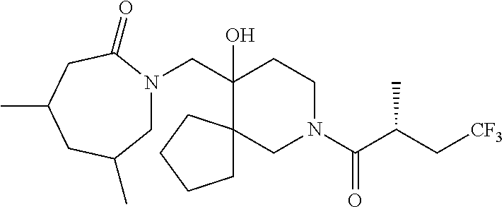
C(C1(O)CCN(C(C(C[CF3])C)=O)CC12CCCC2)N1CC(C)CC(C)CC1=O
